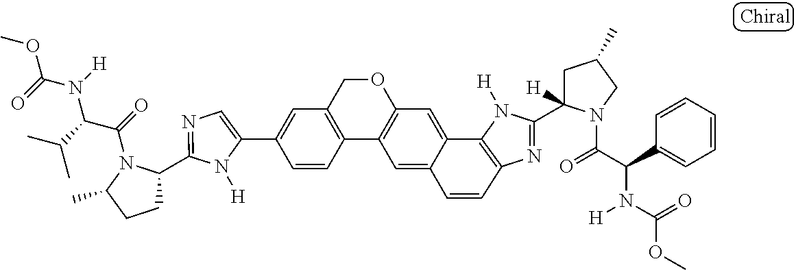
C1=C(C2=CC3=C(C4=C(C=C5C6=C(N=C(C7([H])CC(C)CN7C(=O)C(C7=CC=CC=C7)N([H])C(=O)OC)N6[H])C=CC5=C4)OC3)C=C2)N([H])C(C2CCC(C)N2C(=O)C(C(C)C)N(C(=O)OC)[H])=N1
